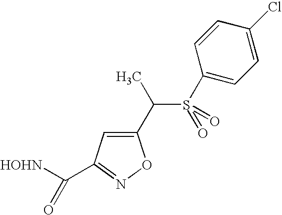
C1(C(S(=O)(C2=CC=C(Cl)C=C2)=O)C)=CC(C([HOHN])=O)=NO1
